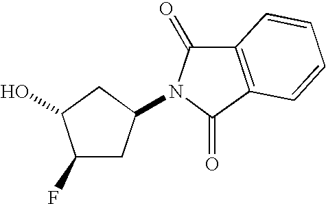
C1(F)CC(N2C(=O)C3=C(C2=O)C=CC=C3)CC1O
